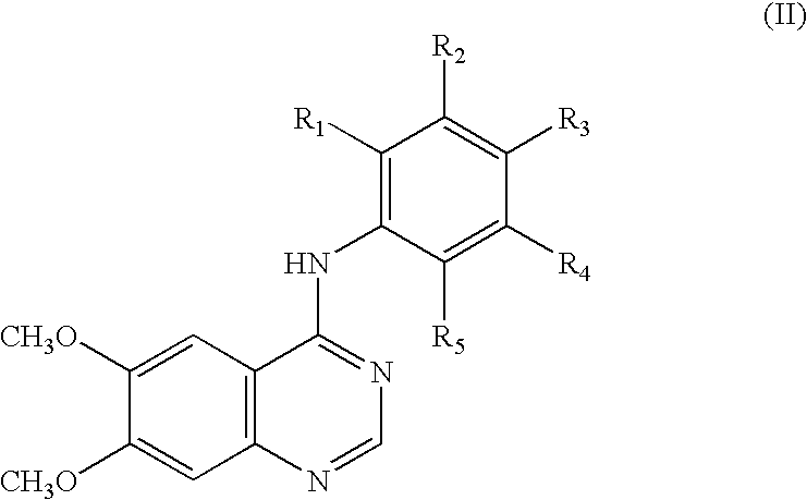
C1([CH3O])=CC2=C(C=C1[CH3O])C(NC1=C([R1])C([R2])=C([R3])C([R4])=C1[R5])=NC=N2
